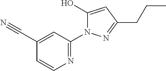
C1=C(C#N)C=CN=C1N1C(O)=CC(CCC)=N1
